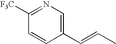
C1(C=CC)=CN=C([F3C])C=C1
